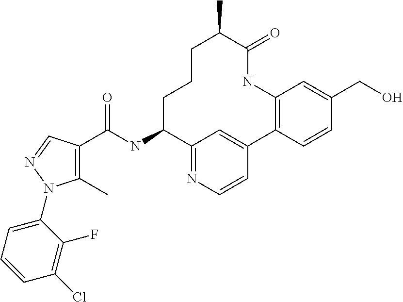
C1(C)=C(C(NC2C3=NC=CC(=C3)C3=C(NC(=O)C(C)CCC2)C=C(CO)C=C3)=O)C=NN1C1=CC=CC(Cl)=C1F
